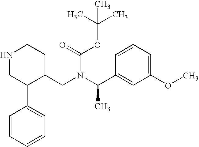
N1CC(C2=CC=CC=C2)C(CN(C(C)C2=CC(OC)=CC=C2)C(=O)OC(C)(C)C)CC1
